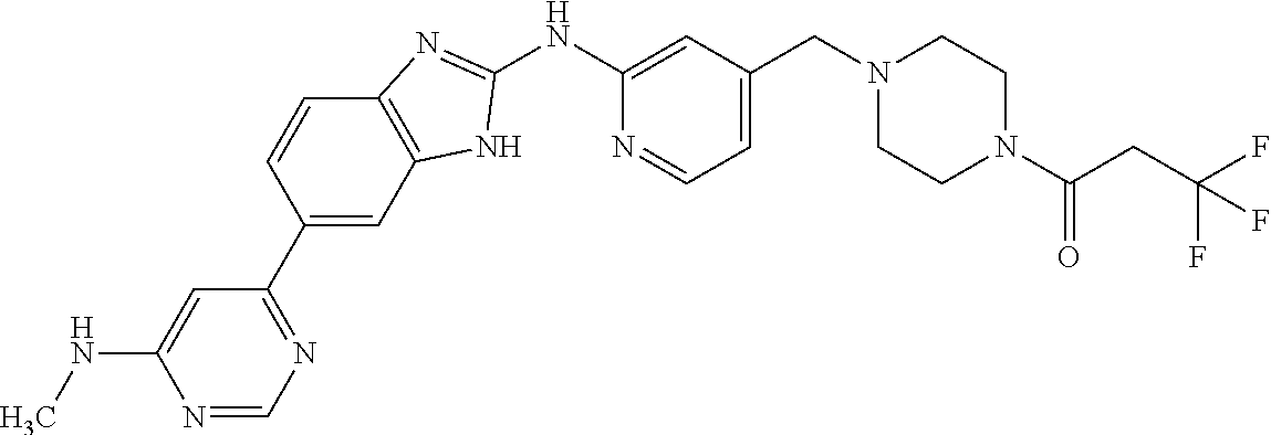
N1=CN=C(C2=CC3=C(C=C2)N=C(NC2=CC(CN4CCN(C(CC(F)(F)F)=O)CC4)=CC=N2)N3)C=C1NC
